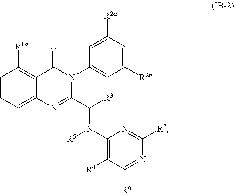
C1=CC([R1a])=C2C(=C1)N=C(C([R3])N(C1=C([R4])C([R6])=NC([R7])=N1)[R5])N(C1=CC([R2b])=CC([R2a])=C1)C2=O
